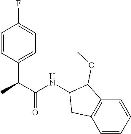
C1=CC(C(C(NC2CC3=C(C2OC)C=CC=C3)=O)C)=CC=C1F
